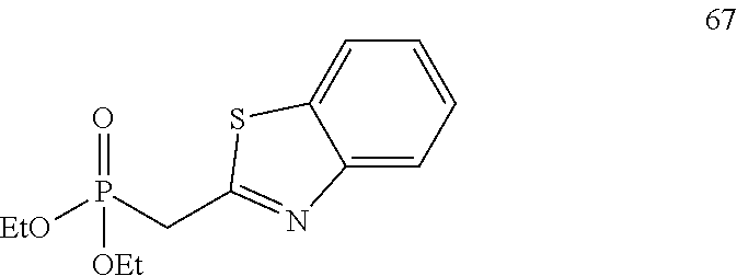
C12=CC=CC=C1SC(CP([EtO])(=O)[OEt])=N2
